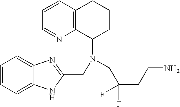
C1=CC=C2C(=C1)N=C(CN(C1CCCC3=C1N=CC=C3)CC(CCN)(F)F)N2
